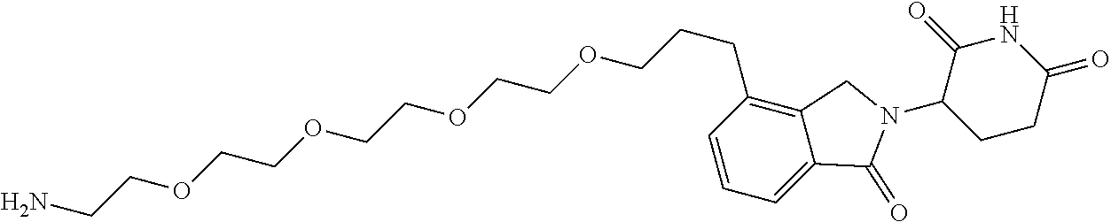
NCCOCCOCCOCCOCCCC1=C2C(=CC=C1)C(=O)N(C1CCC(=O)NC1=O)C2
